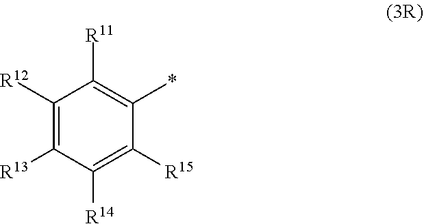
C1([R12])=C([R13])C([R14])=C([R15])C(*)=C1[R11]
